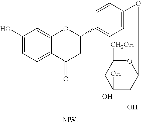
C1(O)=CC=C2C(=C1)OC(C1=CC=C(OC3C(O)C(O)C(O)C([CH2OH])O3)C=C1)CC2=O
